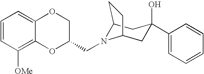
C1=CC([OMe])=C2C(=C1)OCC(CN1C3CC(C4=CC=CC=C4)(O)CC1CC3)O2
